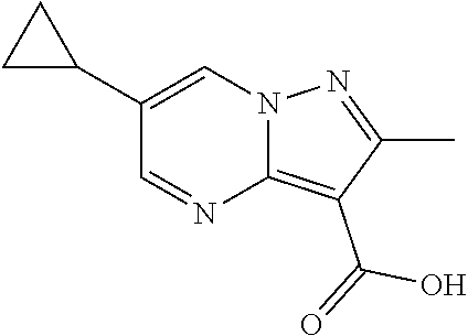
C1(C2CC2)=CN2C(=C(C(=O)O)C(C)=N2)N=C1
